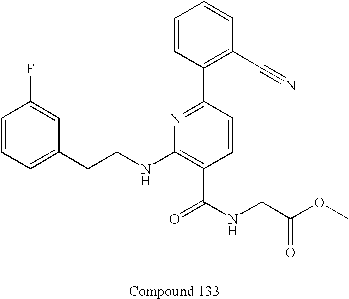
C1=CC=C(CCNC2=C(C(=O)NCC(OC)=O)C=CC(C3=C(C#N)C=CC=C3)=N2)C=C1F
